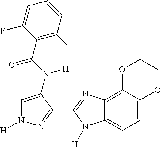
C1(C(N([H])C2=CN([H])N=C2C2=NC3=C4C(=CC=C3N2[H])OCCO4)=O)=C(F)C=CC=C1F
